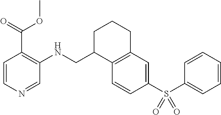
C1=CN=CC(NCC2C3=C(CCC2)C=C(S(C2=CC=CC=C2)(=O)=O)C=C3)=C1C(=O)OC
